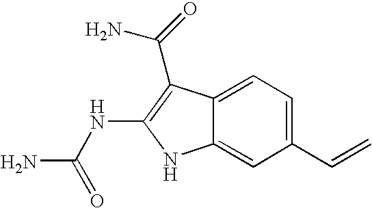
C1(C=C)=CC=C2C(=C1)NC(NC(N)=O)=C2C(N)=O
